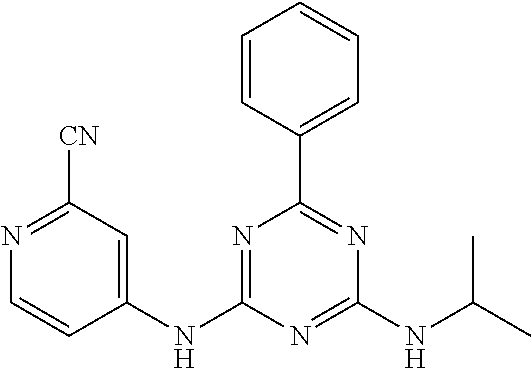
N1=C(NC2=CC([CN])=NC=C2)N=C(NC(C)C)N=C1C1=CC=CC=C1
